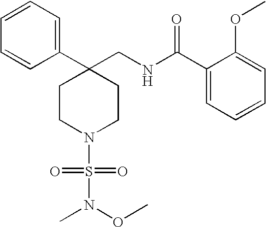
C1(CNC(C2=CC=CC=C2OC)=O)(C2=CC=CC=C2)CCN(S(=O)(=O)N(OC)C)CC1
